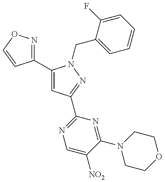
C1(C2=CC(C3=NC=C([NO2])C(N4CCOCC4)=N3)=NN2CC2=CC=CC=C2F)=NOC=C1
